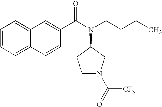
C1N(C([CF3])=O)CC(N(C(C2=CC3=CC=CC=C3C=C2)=O)CCCC)C1
